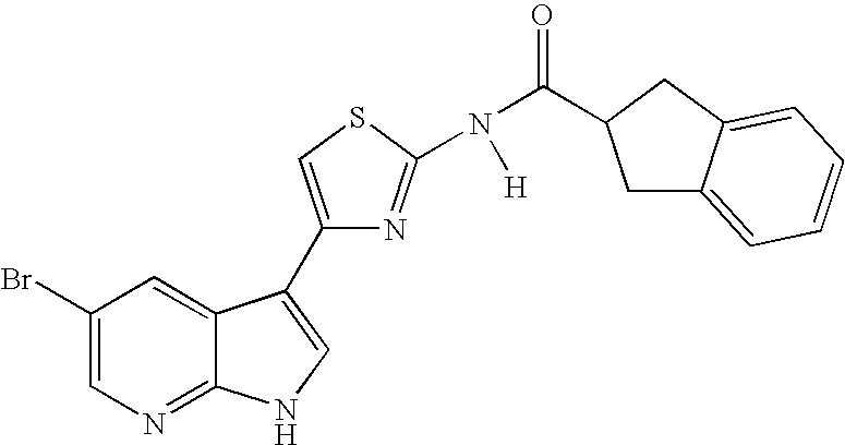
C1(Br)=CN=C2C(=C1)C(C1=CSC(N(C(=O)C3CC4=CC=CC=C4C3)[H])=N1)=CN2
